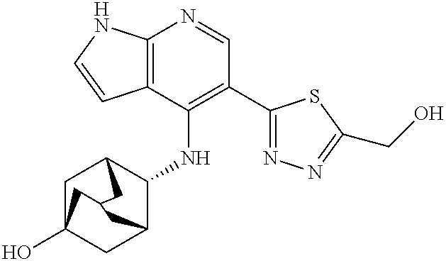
C12=C(C(NC3C4CC5(O)CC3CC(C5)C4)=C(C3=NN=C(CO)S3)C=N1)C=CN2
